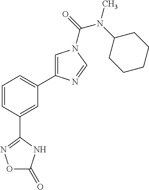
C1=CC(C2=NOC(=O)N2)=CC(C2=CN(C(=O)N(C3CCCCC3)C)C=N2)=C1
